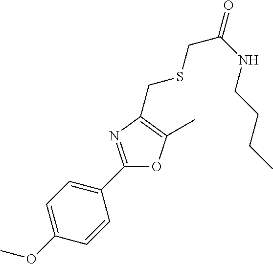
C1(OC)=CC=C(C2=NC(CSCC(=O)NCCCC)=C(C)O2)C=C1
